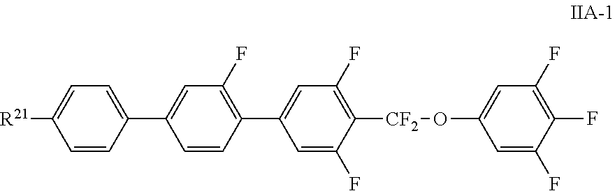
C1=CC(C2=CC(F)=C(C3=CC(F)=C([CF2]OC4=CC(F)=C(F)C(F)=C4)C(F)=C3)C=C2)=CC=C1[R21]
